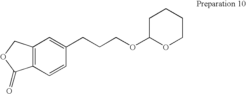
C12=C(C=CC(CCCOC3OCCCC3)=C1)C(=O)OC2
